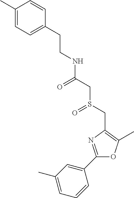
C1(C2=CC(C)=CC=C2)=NC(CS(CC(=O)NCCC2=CC=C(C)C=C2)=O)=C(C)O1
